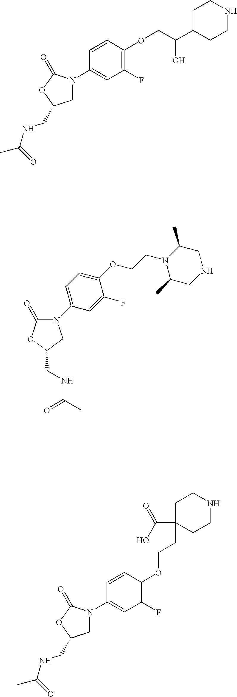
C(NCC1CN(C2=CC(F)=C(OCC(C3CCNCC3)O)C=C2)C(=O)O1)(C)=O.C1=C(N2C(=O)OC(CNC(C)=O)C2)C=C(F)C(OCCN2C(C)CNCC2C)=C1.C(NCC1CN(C2=CC(F)=C(OCCC3(C(O)=O)CCNCC3)C=C2)C(=O)O1)(C)=O
